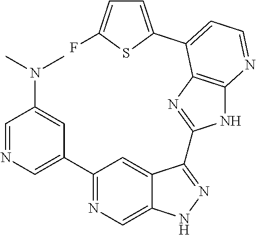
C1=NC=C(C2=NC=C3C(=C2)C(C2=NC4=C(N2)N=CC=C4C2=CC=C(F)S2)=NN3)C=C1N(C)C
